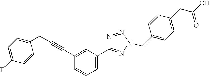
C1=C(F)C=CC(CC#CC2=CC(C3=NN(CC4=CC=C(CC(O)=O)C=C4)N=N3)=CC=C2)=C1
